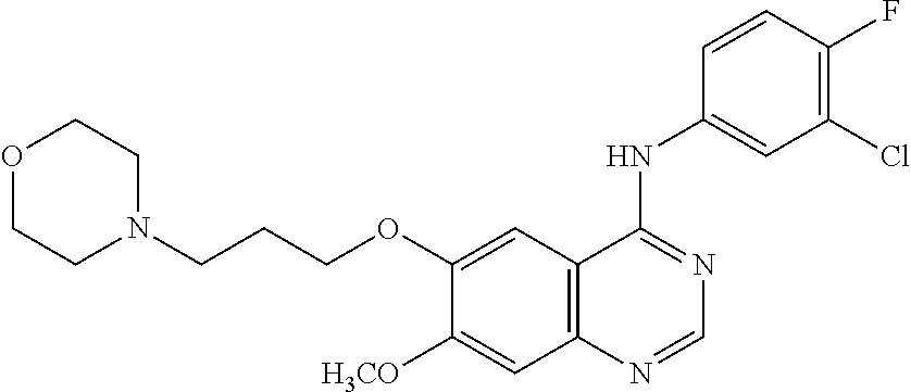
O1CCN(CCCOC2=CC3=C(C=C2[H3CO])N=CN=C3NC2=CC(Cl)=C(F)C=C2)CC1
